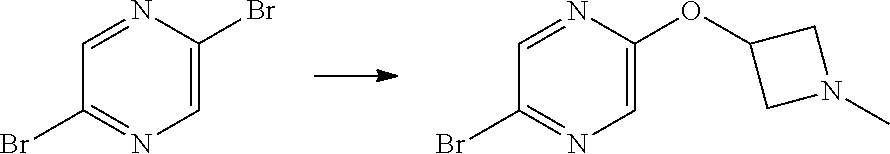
C1=NC(Br)=CN=C1Br.C1=NC(OC2CN(C)C2)=CN=C1Br
